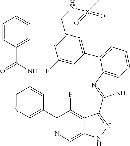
C1=NC=C(C2=NC=C3C(=C2F)C(C2=NC4=C(N2)C=CC=C4C2=CC(CNS(C)(=O)=O)=CC(F)=C2)=NN3)C=C1NC(C1=CC=CC=C1)=O
